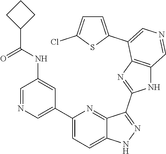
C1(C2=CN=CC(NC(=O)C3CCC3)=C2)=CC=C2C(=N1)C(C1=NC3=C(N1)C=NC=C3C1=CC=C(Cl)S1)=NN2
